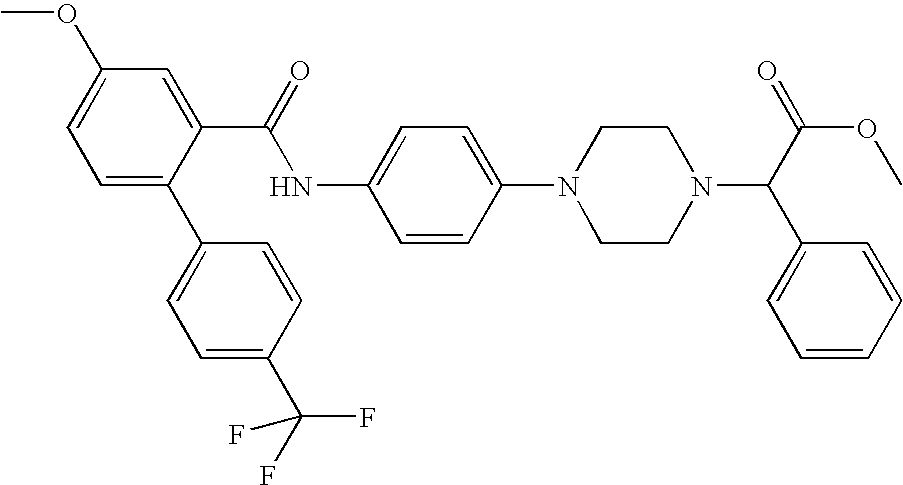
N1(C2=CC=C(NC(C3=CC(OC)=CC=C3C3=CC=C(C(F)(F)F)C=C3)=O)C=C2)CCN(C(C(OC)=O)C2=CC=CC=C2)CC1
